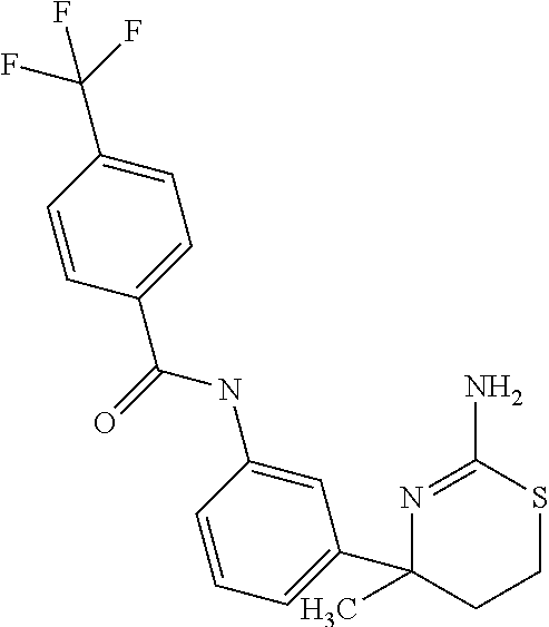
N(C1=CC(C2(C)CCSC(N)=N2)=CC=C1)C(=O)C1=CC=C(C(F)(F)F)C=C1
